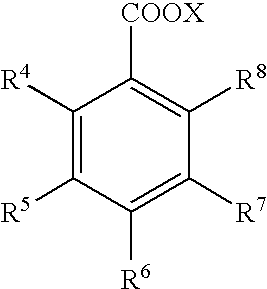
C1([R4])=C([R5])C([R6])=C([R7])C([R8])=C1[COOX]
